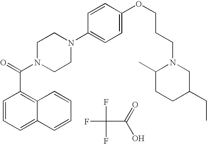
FC(C(O)=O)(F)F.C1=CC=C2C(=C1C(N1CCN(C3=CC=C(OCCCN4C(C)CCC(CC)C4)C=C3)CC1)=O)C=CC=C2
